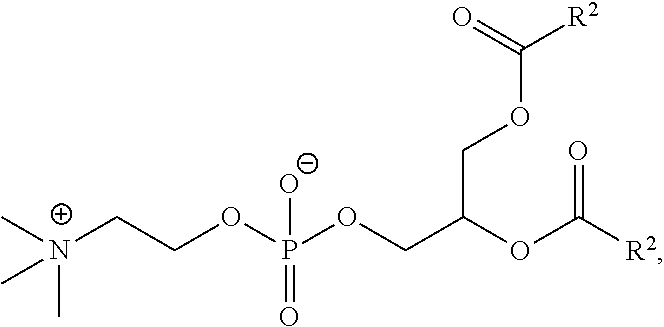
C(COP([O-])(OCC(COC([R2])=O)OC([R2])=O)=O)[N+](C)(C)C
